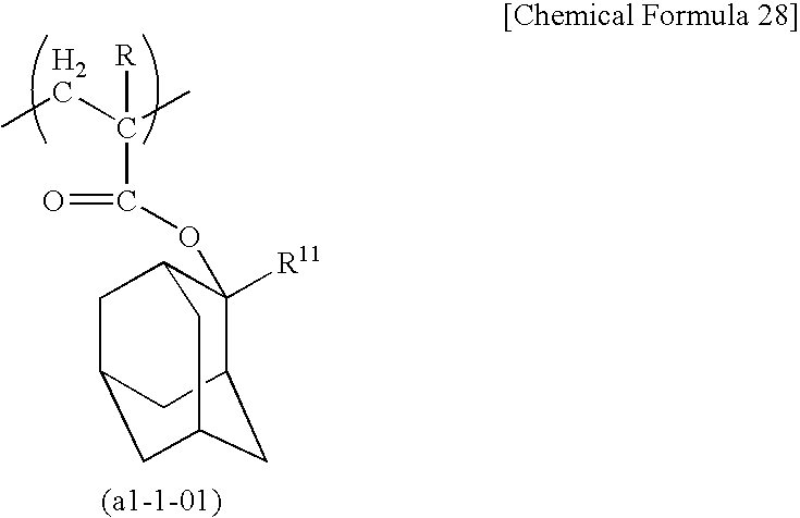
C1([R11])(OC(=O)C(CC)(C)[R])C2CC3CC(CC1C3)C2
